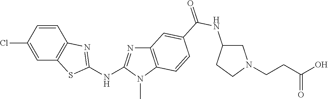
C1(Cl)=CC2=C(C=C1)N=C(NC1=NC3=C(N1C)C=CC(C(NC1CN(CCC(O)=O)CC1)=O)=C3)S2
